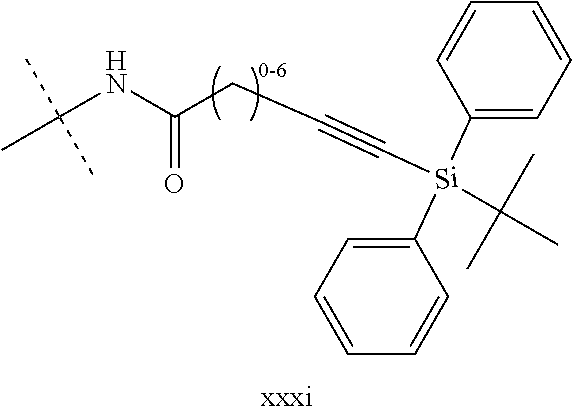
C(NC(=O)CC#C[Si](C1=CC=CC=C1)(C1=CC=CC=C1)C(C)(C)C)(C)(C)C
